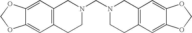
C12=CC3=C(C=C1OCO2)CCN(CN1CCC2=C(C1)C=C1C(=C2)OCO1)C3
